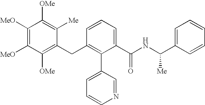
C1([MeO])=C([MeO])C([OMe])=C(CC2=C(C3=CC=CN=C3)C(C(NC(C3=CC=CC=C3)[Me])=O)=CC=C2)C([Me])=C1[OMe]
